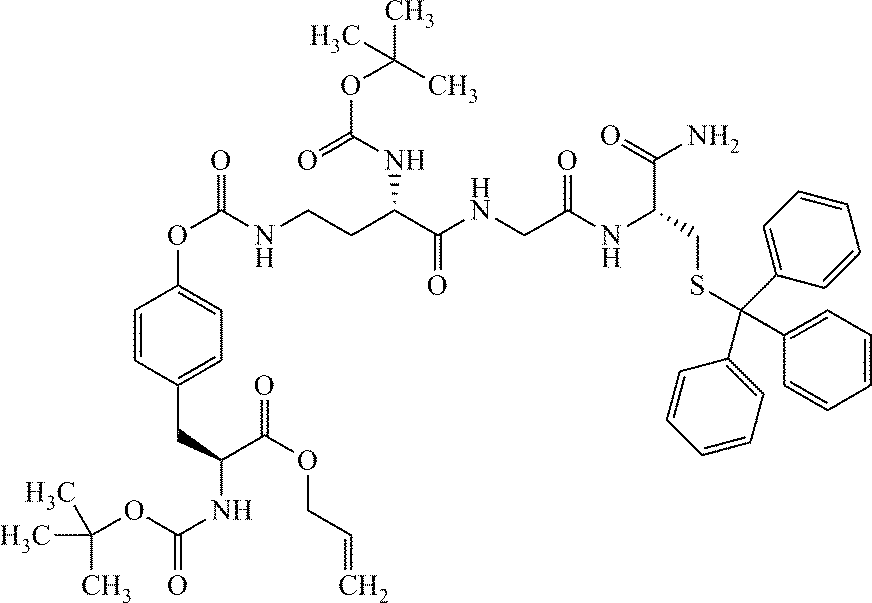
C1=CC=C(C(C2=CC=CC=C2)(C2=CC=CC=C2)SCC(C(=O)N)NC(CNC(C(CCNC(OC2=CC=C(CC(NC(OC(C)(C)C)=O)C(OCC=C)=O)C=C2)=O)NC(=O)OC(C)(C)C)=O)=O)C=C1
